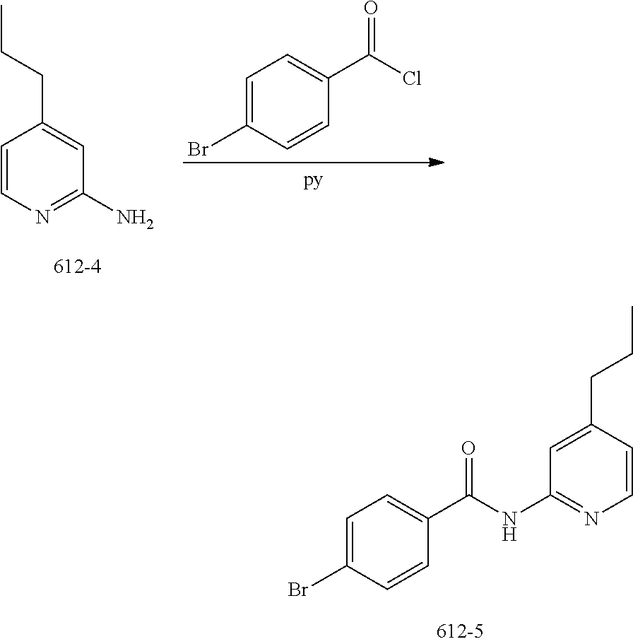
C1=CN=C(N)C=C1CCC.C1=C(Br)C=CC(C(Cl)=O)=C1.C1=C(Br)C=CC(C(NC2=NC=CC(CCC)=C2)=O)=C1
